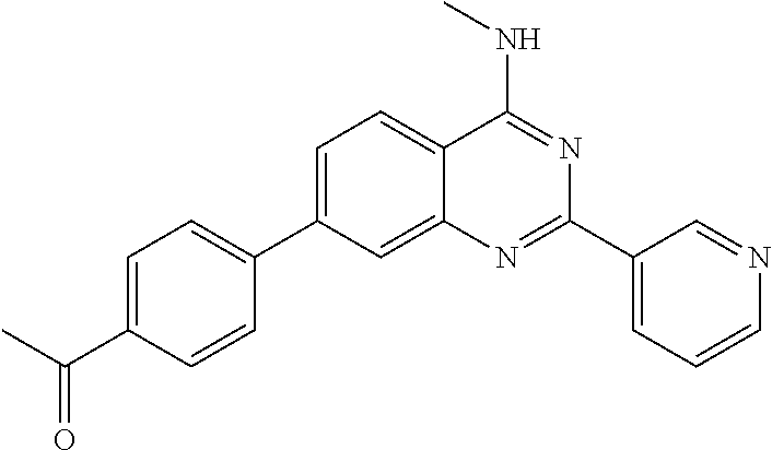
C1=C(C2=CC=C(C(C)=O)C=C2)C=C2C(=C1)C(NC)=NC(C1=CC=CN=C1)=N2
